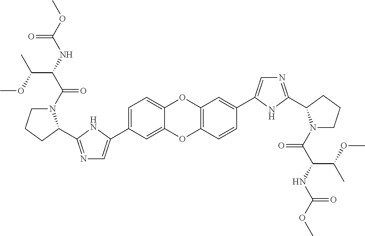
C1=C(C2=CN=C(C3N(C(C(NC(OC)=O)C(C)OC)=O)CCC3)N2)C=C2C(=C1)OC1=C(O2)C=CC(C2=CN=C(C3N(C(C(NC(OC)=O)C(OC)C)=O)CCC3)N2)=C1
